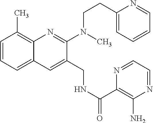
C1=CC=C2C(=C1C)N=C(N(C)CCC1=CC=CC=N1)C(CNC(C1=C(N)N=CC=N1)=O)=C2
